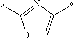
O1C=C(*)N=C1[#]
